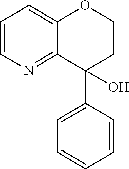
C1=CN=C2C(=C1)OCCC2(C1=CC=CC=C1)O
